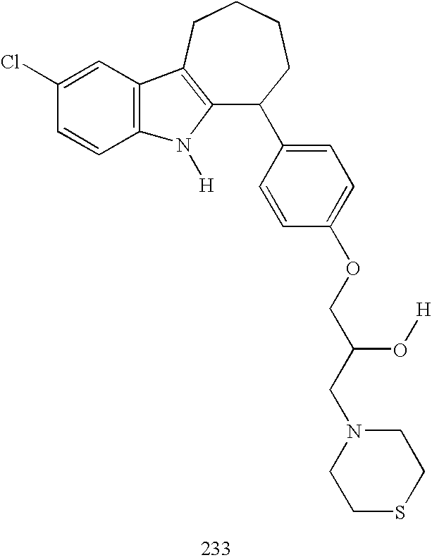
C12=C(CCCCC1C1=CC=C(OCC(CN3CCSCC3)O[H])C=C1)C1=C(N2[H])C=CC(Cl)=C1
